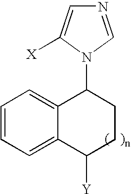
C1=CC=C2C(=C1)C(N1C([X])=CN=C1)CCC2[Y]
